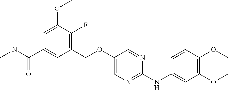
C1(COC2=CN=C(NC3=CC(OC)=C(OC)C=C3)N=C2)=C(F)C(OC)=CC(C(NC)=O)=C1
